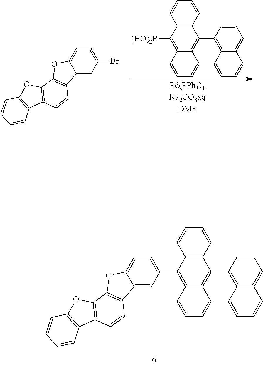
C12=C(C3=CC=C4C(=C3)C3=C(O4)C4=C(C=C3)C3=C(O4)C=CC=C3)C3=C(C(C4=C5C(=CC=C4)C=CC=C5)=C1C=CC=C2)C=CC=C3.C12=C(C=CC=C1)C(C1=C3C(=CC=C1)C=CC=C3)=C1C(=C2[(HO)2B])C=CC=C1.C12=CC(Br)=CC=C1OC1=C2C=CC2=C1OC1=C2C=CC=C1
